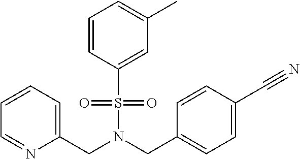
N(S(C1=CC(C)=CC=C1)(=O)=O)(CC1=CC=C(C#N)C=C1)CC1=CC=CC=N1
